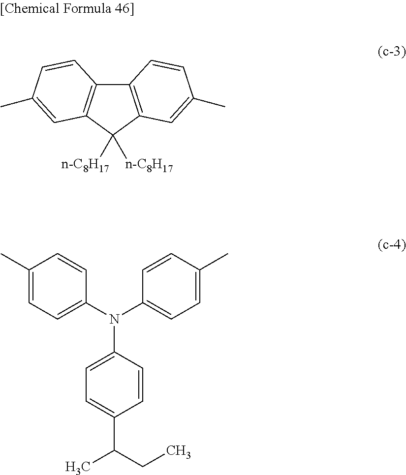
C1(C)=CC=C(N(C2=CC=C(C(C)CC)C=C2)C2=CC=C(C)C=C2)C=C1.C12=C(C([n-C8H17])([n-C8H17])C3=C1C=CC(C)=C3)C=C(C)C=C2
